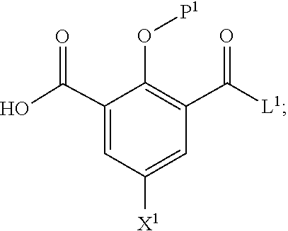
O([P1])C1=C(C(=O)[L1])C=C([X1])C=C1C(O)=O
